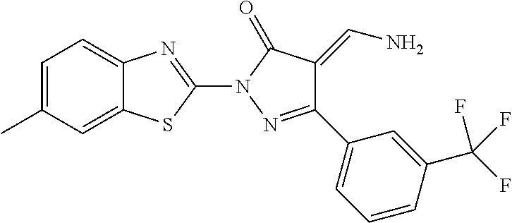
C12=CC=C(C)C=C1SC(N1N=C(C3=CC=CC(C(F)(F)F)=C3)C(=CN)C1=O)=N2
